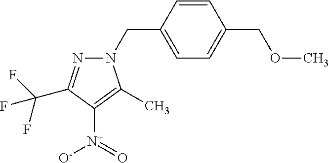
N1(CC2=CC=C(COC)C=C2)N=C(C(F)(F)F)C([N+]([O-])=O)=C1C
